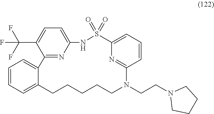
C1=CC=C2C(=C1)C1=NC(=CC=C1C(F)(F)F)NS(=O)(=O)C1=CC=CC(=N1)N(CCN1CCCC1)CCCCC2
